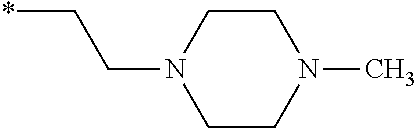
C(N1CCN(C)CC1)C*
